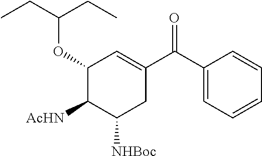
C1(OC(CC)CC)C([AcHN])C([NHBoc])CC(C(C2=CC=CC=C2)=O)=C1
